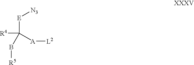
[R4]C(B[R5])([A][L2])[E][N3]
